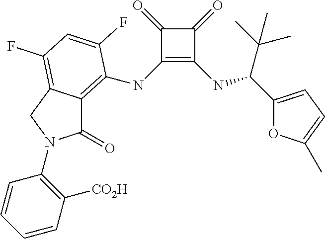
C1(NC2=C3C(=O)N(C4=C([CO2H])C=CC=C4)CC3=C(F)C=C2F)=C(NC(C2=CC=C(C)O2)C(C)(C)C)C(=O)C1=O
